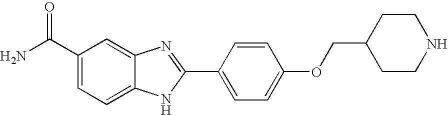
C12=CC(C(=O)N)=CC=C1NC(C1=CC=C(OCC3CCNCC3)C=C1)=N2
